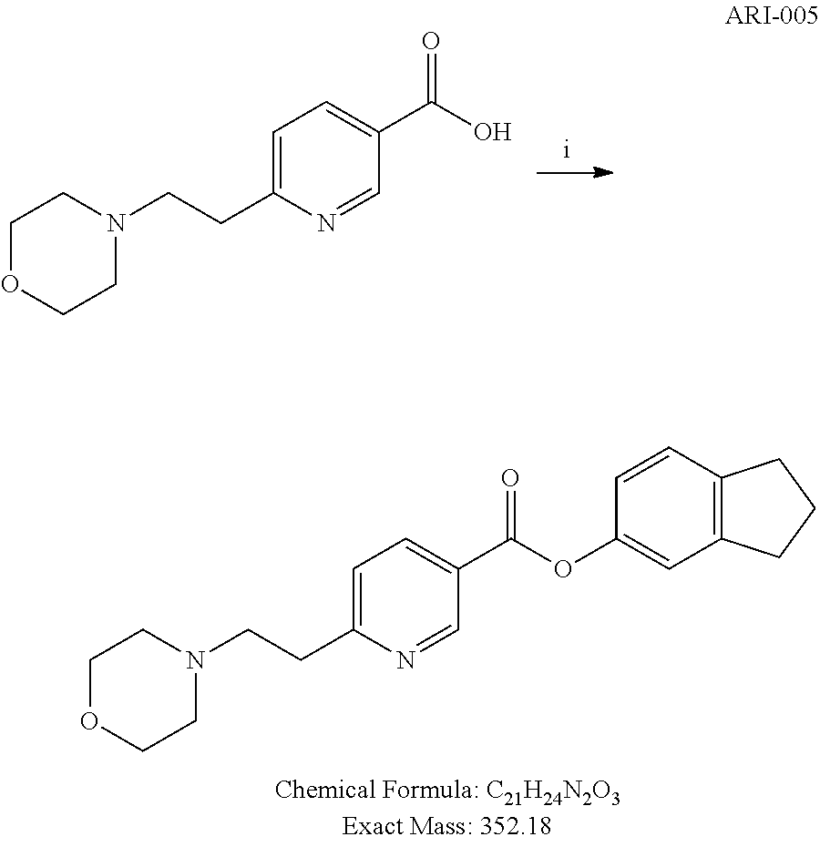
C1=C(CCN2CCOCC2)N=CC(C(O)=O)=C1.C1=C(CCN2CCOCC2)N=CC(C(OC2=CC3=C(C=C2)CCC3)=O)=C1
